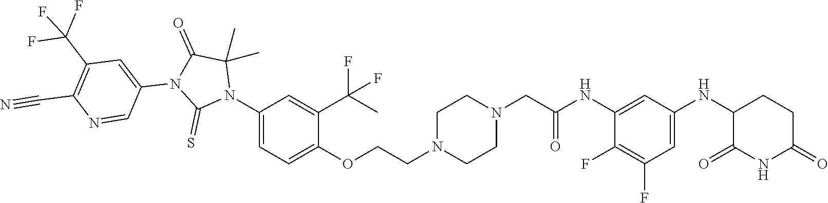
C1(F)=C(F)C=C(NC2C(=O)NC(=O)CC2)C=C1NC(CN1CCN(CCOC2=CC=C(N3C(C)(C)C(=O)N(C4=CC(C(F)(F)F)=C(C#N)N=C4)C3=S)C=C2C(C)(F)F)CC1)=O
